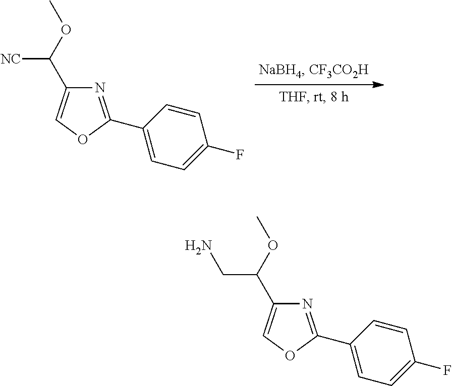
N1=C(C2=CC=C(F)C=C2)OC=C1C([NC])OC.N1=C(C2=CC=C(F)C=C2)OC=C1C(CN)OC
